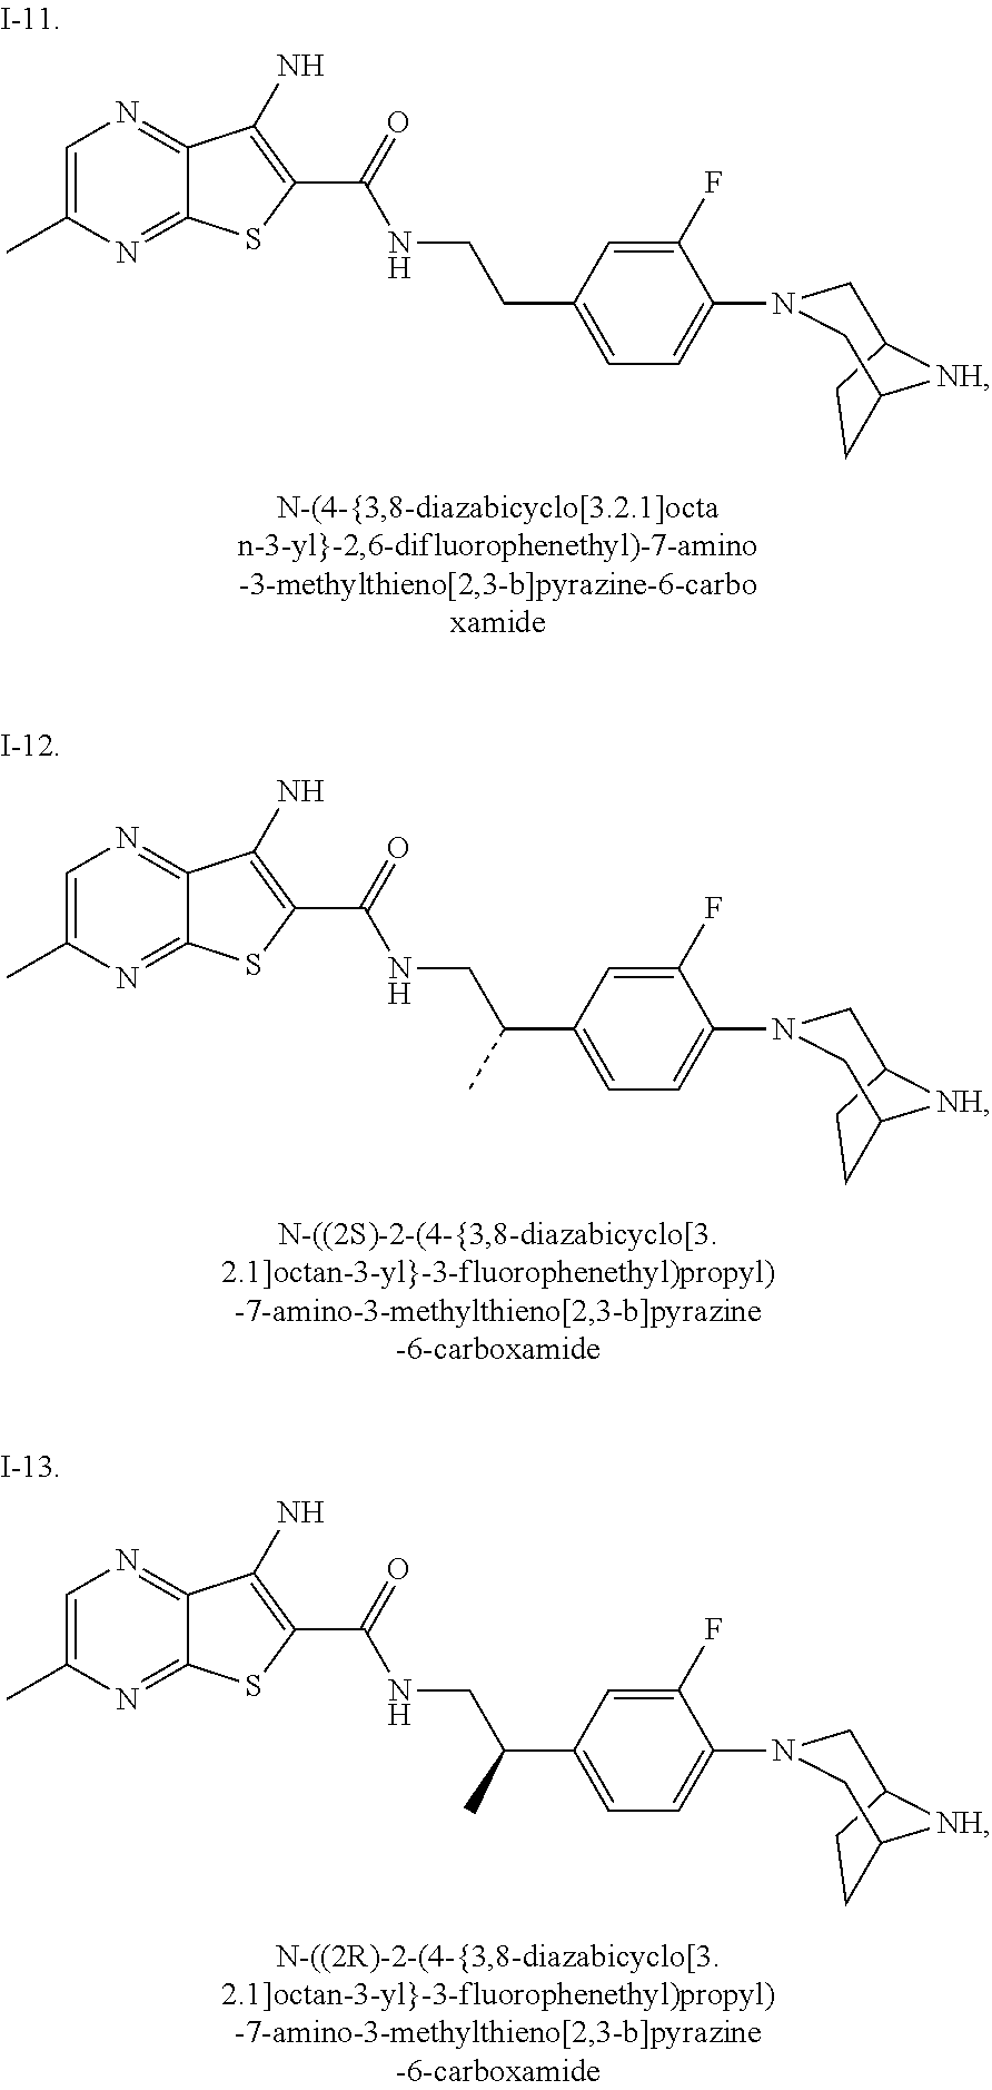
C12CCC(CN(C3=CC=C(CCNC(C4=C(N)C5=NC=C(C)N=C5S4)=O)C=C3F)C1)[NH]2.C12CCC(CN(C3=CC=C(C(CNC(C4=C(N)C5=NC=C(C)N=C5S4)=O)C)C=C3F)C1)[NH]2.C12CCC(CN(C3=CC=C(C(CNC(C4=C(N)C5=NC=C(C)N=C5S4)=O)C)C=C3F)C1)[NH]2
